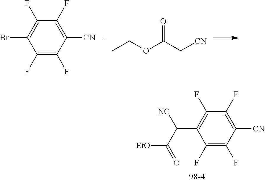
CCOC(C[CN])=O.C1(F)=C(F)C([CN])=C(F)C(F)=C1Br.C1(F)=C(F)C([CN])=C(F)C(F)=C1C(C([EtO])=O)[NC]
